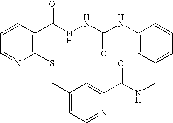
C1(CSC2=C(C(NNC(NC3=CC=CC=C3)=O)=O)C=CC=N2)=CC=NC(C(NC)=O)=C1
